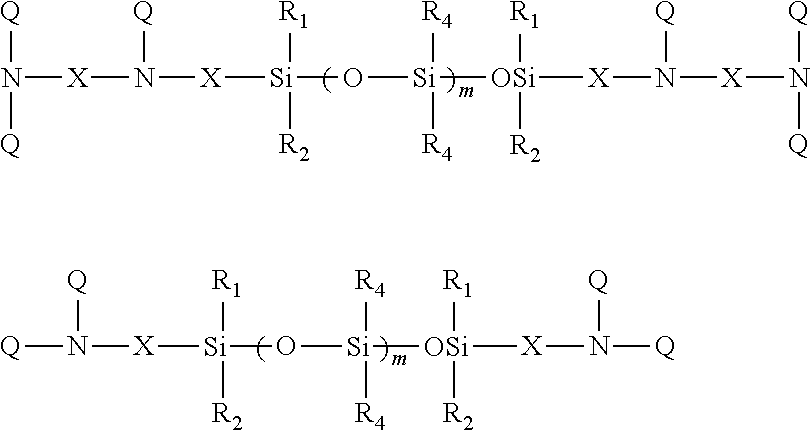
[Q]N([Q])[X]N([X][Si](O[Si]([OSi]([X]N([X]N([Q])[Q])[Q])([R1])[R2])([R4])[R4])([R1])[R2])[Q].[Q]N([X][Si](O[Si]([OSi]([X]N([Q])[Q])([R1])[R2])([R4])[R4])([R1])[R2])[Q]
